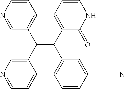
C1=CN=CC(C(C2=CN=CC=C2)C(C2=CC=CNC2=O)C2=CC=CC(C#N)=C2)=C1
